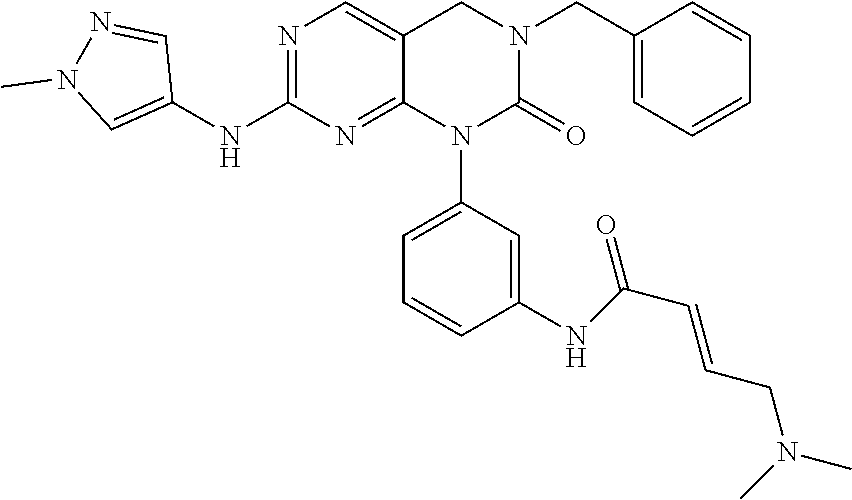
C1(CN2CC3=CN=C(NC4=CN(C)N=C4)N=C3N(C3=CC=CC(NC(C=CCN(C)C)=O)=C3)C2=O)=CC=CC=C1
